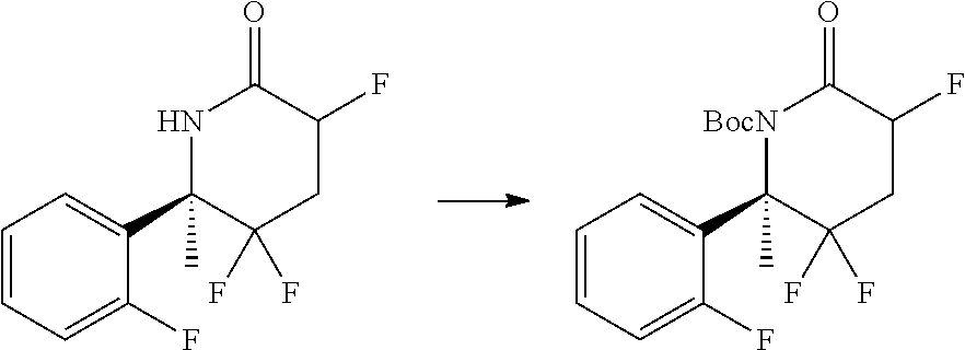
C1=CC=C(F)C(C2(C)C(F)(F)CC(F)C(=O)N2)=C1.C1=CC=C(F)C(C2(C)C(F)(F)CC(F)C(=O)[BocN]2)=C1
